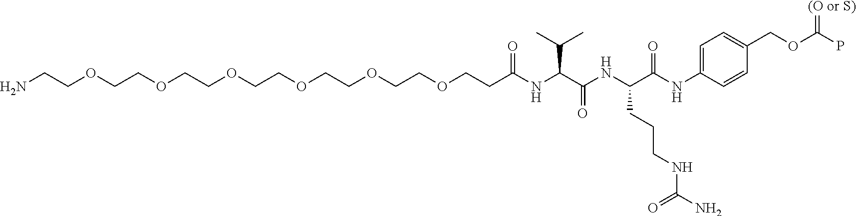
NCCOCCOCCOCCOCCOCCOCCC(NC(C(NC(C(NC1=CC=C(COC(P)=[(O or S)])C=C1)=O)CCCNC(N)=O)=O)C(C)C)=O
